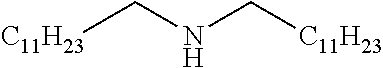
[C11H23]CNC[C11H23]
